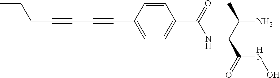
C(C#CC#CC1=CC=C(C(NC(C(N)C)C(=O)NO)=O)C=C1)CC
